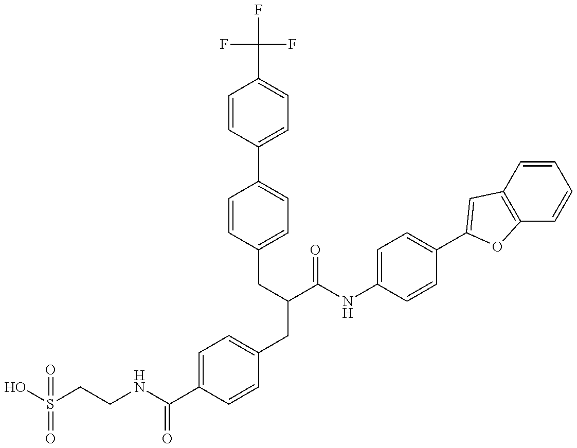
OS(CCNC(C1=CC=C(CC(C(NC2=CC=C(C3=CC4=C(C=CC=C4)O3)C=C2)=O)CC2=CC=C(C3=CC=C(C(F)(F)F)C=C3)C=C2)C=C1)=O)(=O)=O
